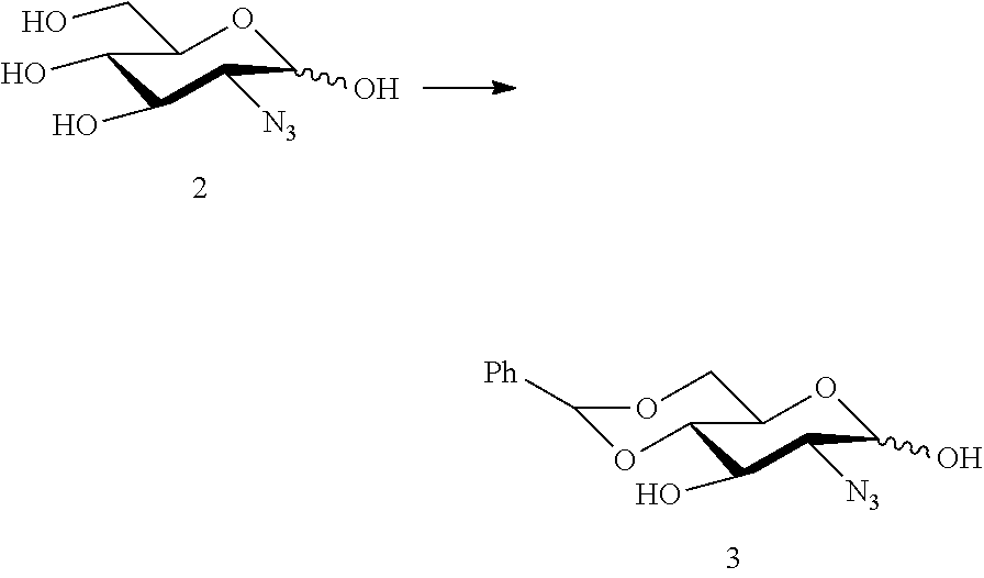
C1(O)C(O)C([N3])C(O)OC1CO.C1(O)C([N3])C(O)OC2C1OC([Ph])OC2
